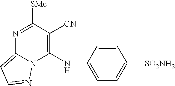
N1=C([SMe])C([CN])=C(NC2=CC=C([SO2NH2])C=C2)N2C1=CC=N2
